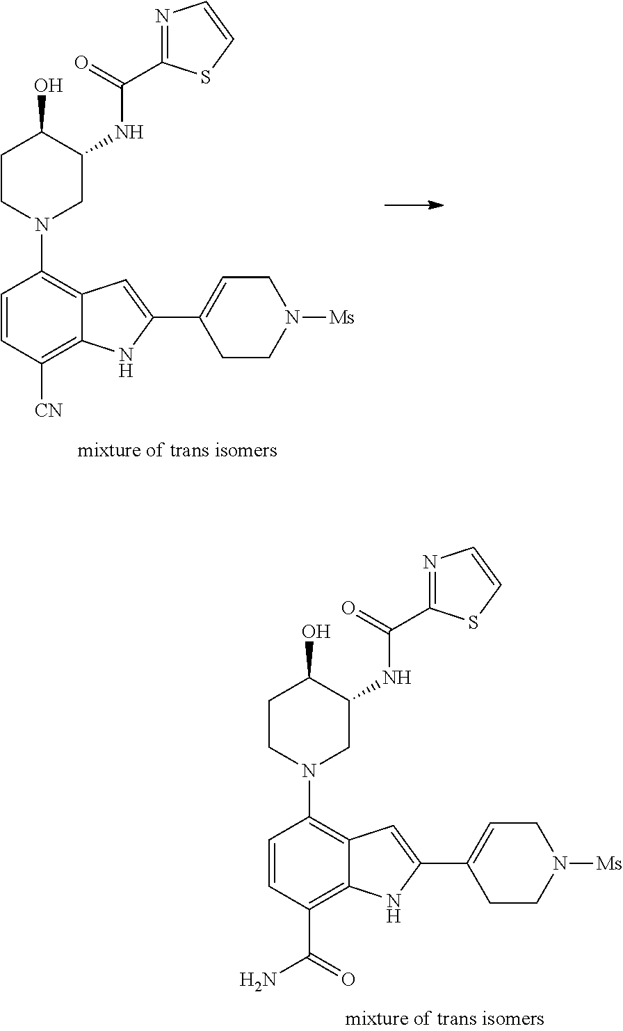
C1=CC([CN])=C2C(=C1N1CC(NC(=O)C3=NC=CS3)C(O)CC1)C=C(C1=CCN([Ms])CC1)N2.C1=CC(C(=O)N)=C2C(=C1N1CC(NC(=O)C3=NC=CS3)C(O)CC1)C=C(C1=CCN([Ms])CC1)N2
